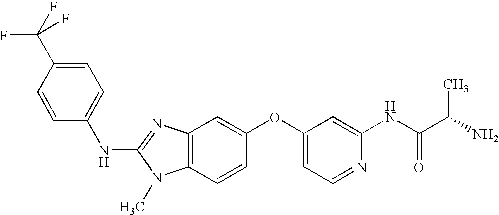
N(C1=NC2=C(N1C)C=CC(OC1=CC=NC(NC(C(N)C)=O)=C1)=C2)C1=CC=C(C(F)(F)F)C=C1
